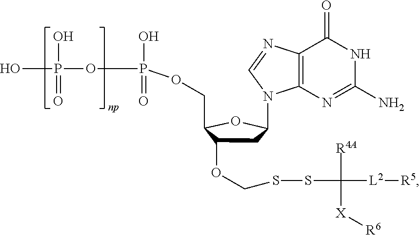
C12=C(N=C(N)NC1=O)N(C1CC(OCSSC([R4A])([X][R6])[L2][R5])C(COP(OP(O)(O)=O)(=O)O)O1)C=N2
